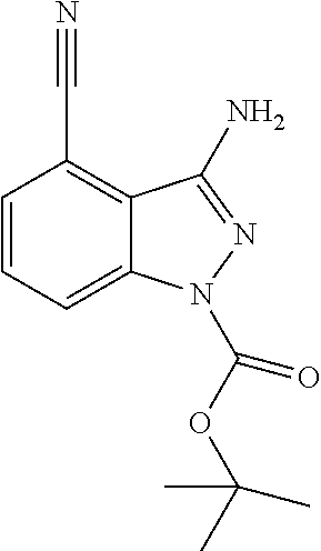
C1=C2C(=C(C#N)C=C1)C(N)=NN2C(=O)OC(C)(C)C
